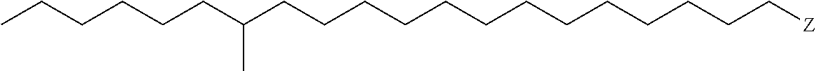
C(CCCCC[Z])CCCCCCCC(CCCCCC)C
